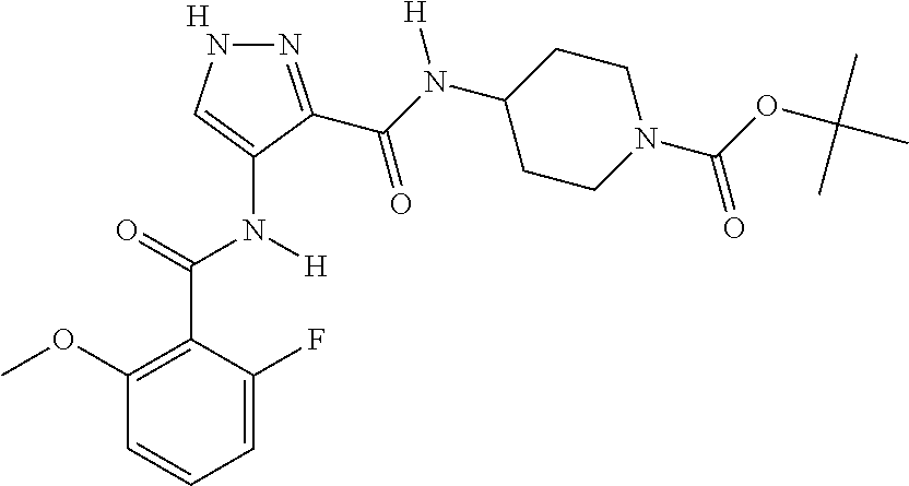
[H].C1=C(F)C(C(=O)N(C2=CNN=C2C(N(C2CCN(C(OC(C)(C)C)=O)CC2)[H])=O)[H])=C(OC)C=C1
